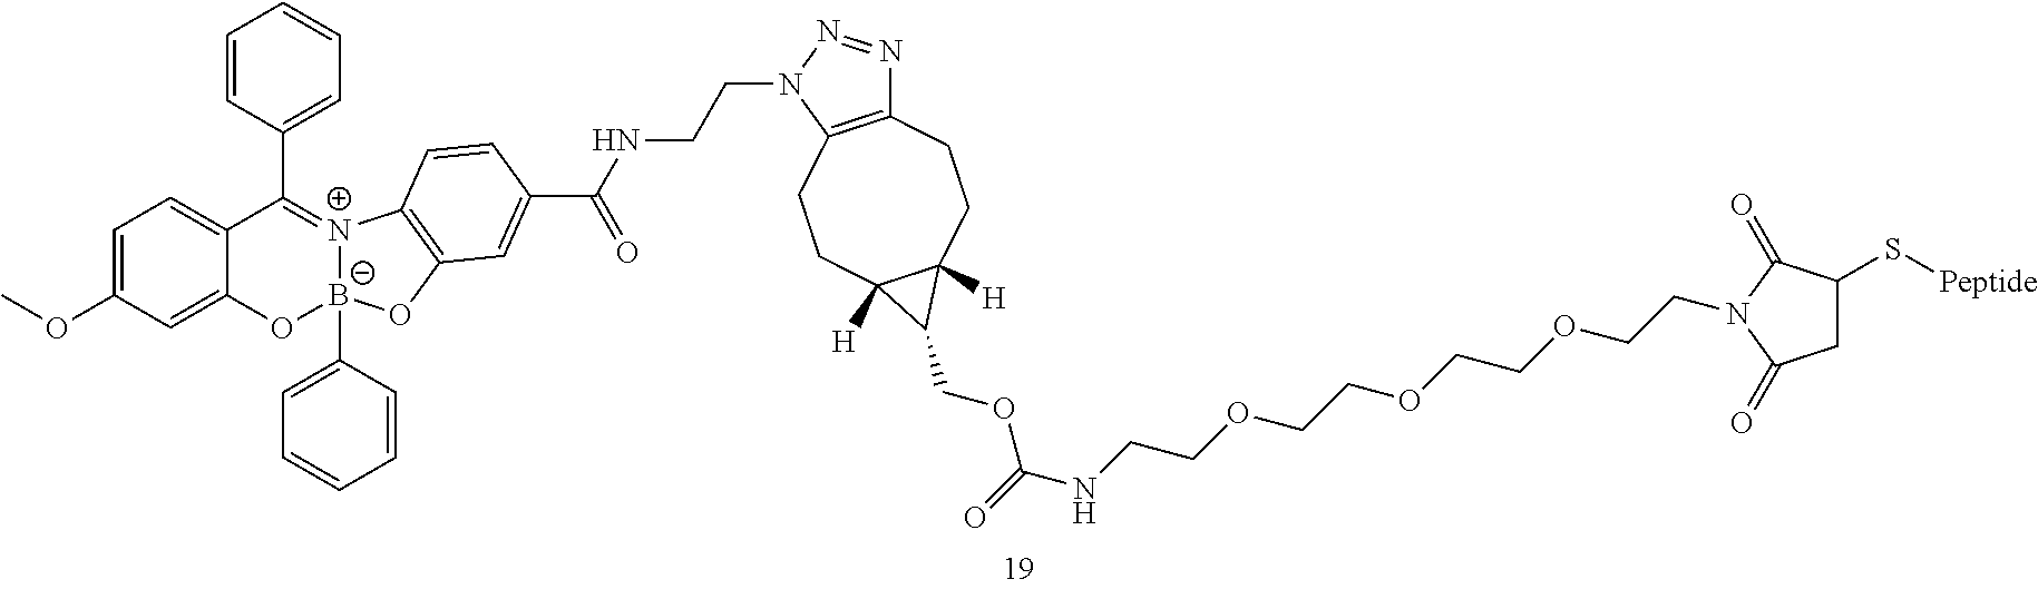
C1=C(OC)C=C2C(=C1)C(C1=CC=CC=C1)=[N+]1C3=C(O[B-]1(C1=CC=CC=C1)O2)C=C(C(NCCN1C2=C(N=N1)CCC1([H])C([H])(CC2)C1COC(NCCOCCOCCOCCN1C(=O)CC(S[Peptide])C1=O)=O)=O)C=C3
